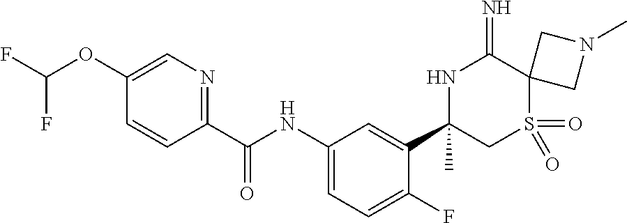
C1(C(NC2=CC=C(F)C(C3(C)CS(=O)(=O)C4(C(=N)N3)CN(C)C4)=C2)=O)=NC=C(OC(F)F)C=C1
